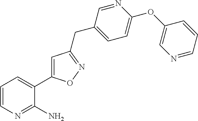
C1=CN=C(N)C(C2=CC(CC3=CC=C(OC4=CN=CC=C4)N=C3)=NO2)=C1
